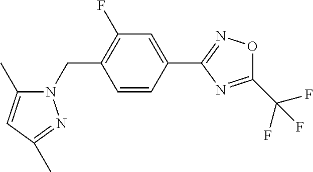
C1=CC(C2=NOC(C(F)(F)F)=N2)=CC(F)=C1CN1C(C)=CC(C)=N1
